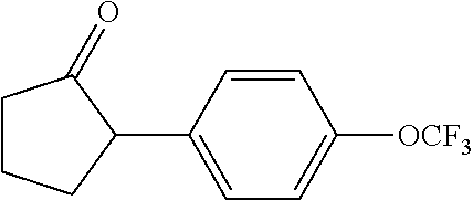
C1=CC(C2C(=O)CCC2)=CC=C1[OCF3]
